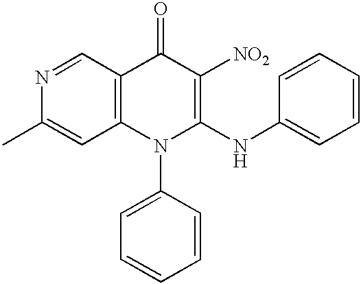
N1=CC2=C(C=C1C)N(C1=CC=CC=C1)C(NC1=CC=CC=C1)=C([NO2])C2=O
